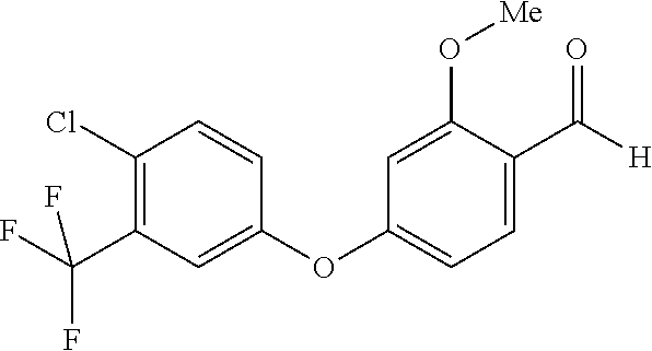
C1(Cl)=C(C(F)(F)F)C=C(OC2=CC=C(C([H])=O)C(O[Me])=C2)C=C1
